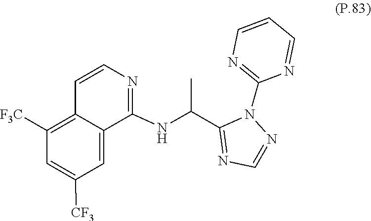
N1=C(C(NC2=NC=CC3=C([F3C])C=C([CF3])C=C23)C)N(C2=NC=CC=N2)N=C1
